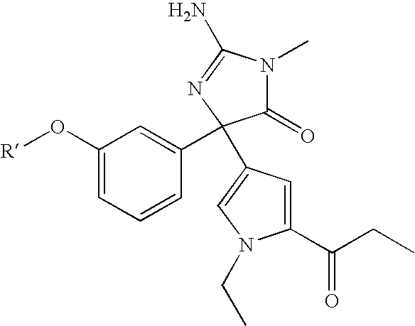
C1(=O)N(C)C(N)=NC1(C1=CC(O[R])=CC=C1)C1=CN(CC)C(C(CC)=O)=C1
